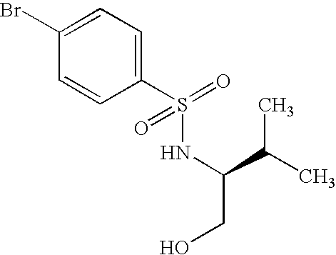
C1(S(NC(C(C)C)CO)(=O)=O)=CC=C(Br)C=C1
